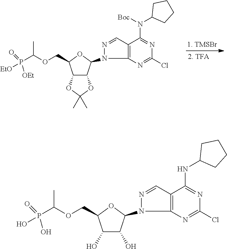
C1(O)C(O)C(N2N=CC3=C2N=C(Cl)N=C3NC2CCCC2)OC1COC(C)P(O)(=O)O.C12C(C(N3N=CC4=C3N=C(Cl)N=C4N(C3CCCC3)[Boc])OC1COC(C)P([EtO])(=O)[OEt])OC(C)(C)O2
